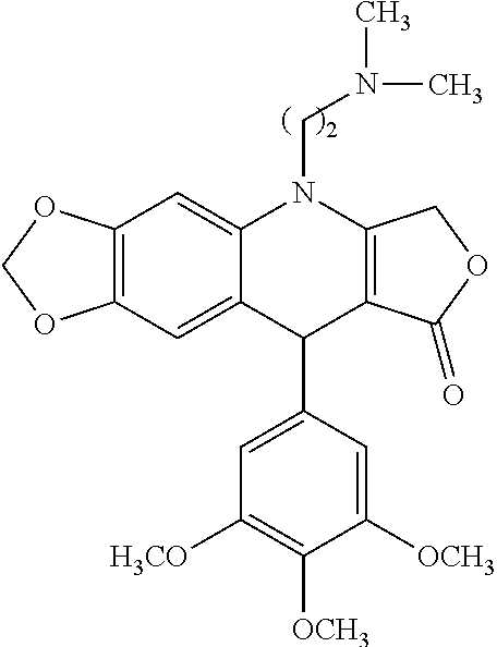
C12=C(C=C3C(=C1)N(CN(C)C)C1=C(C3C3=CC([H3CO])=C([OCH3])C([OCH3])=C3)C(=O)OC1)OCO2
